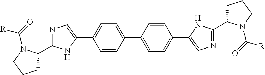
C1C(C2=NC=C(C3=CC=C(C4=CC=C(C5=CN=C(C6CCCN6C(=O)[R])N5)C=C4)C=C3)N2)N(C(=O)[R])CC1
